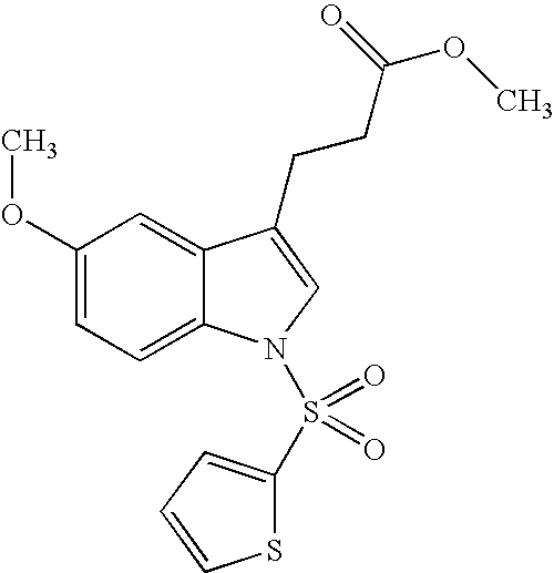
C1(OC)=CC=C2C(=C1)C(CCC(OC)=O)=CN2S(=O)(=O)C1=CC=CS1
